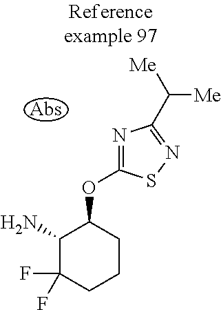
NC1C(F)(F)CCCC1OC1=NC(C([Me])[Me])=NS1
